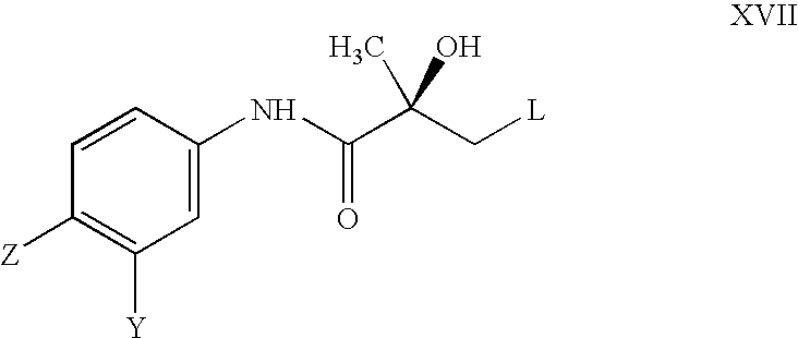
C1=CC(NC(=O)C(C[L])(C)O)=CC([Y])=C1[Z]
